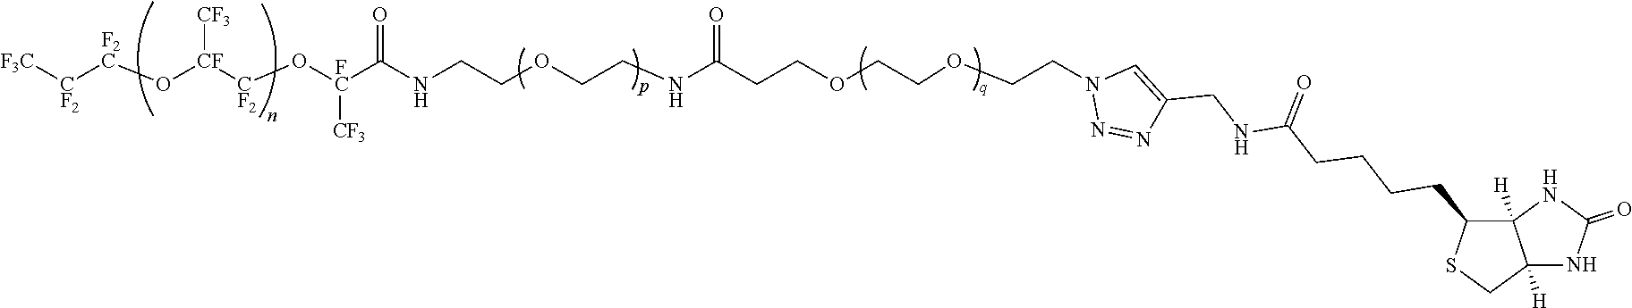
[F3C][CF2][F2C]O[CF]([CF2]O[FC]([CF3])C(NCCOCCNC(CCOCCOCCN1C=C(CNC(CCCCC2C3([H])C([H])(CS2)NC(=O)N3)=O)N=N1)=O)=O)[CF3]
